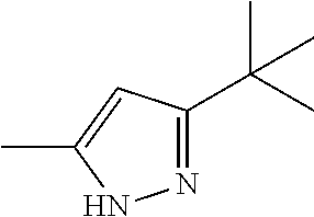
N1=C(C(C)(C)C)C=C(C)N1
